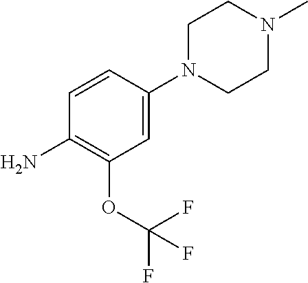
C1N(C2=CC(OC(F)(F)F)=C(N)C=C2)CCN(C)C1
